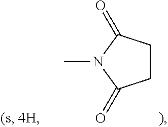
CN1C(=O)CCC1=O
